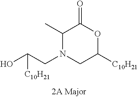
C1(C)N(CC(O)[C10H21])CC([C10H21])OC1=O
